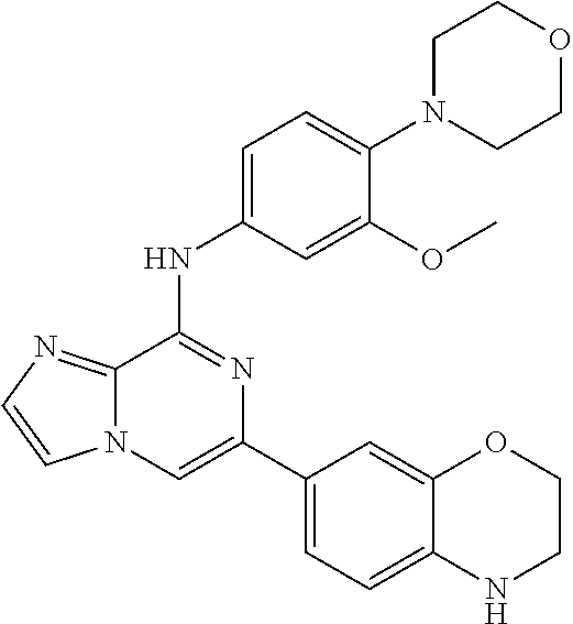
C1(C2=CC=C3C(=C2)OCCN3)=CN2C(=NC=C2)C(NC2=CC=C(N3CCOCC3)C(OC)=C2)=N1
